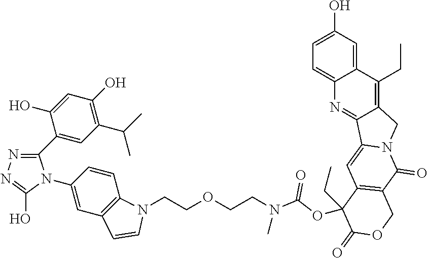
C1(O)=CC(O)=C(C(C)C)C=C1C1=NN=C(O)N1C1=CC2=C(C=C1)N(CCOCCN(C)C(=O)OC1(CC)C3=C(C(=O)N4C(=C3)C3=NC5=CC=C(O)C=C5C(CC)=C3C4)COC1=O)C=C2
